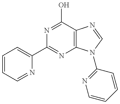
C1(C2=NC3=C(C(O)=N2)N=CN3C2=NC=CC=C2)=CC=CC=N1
